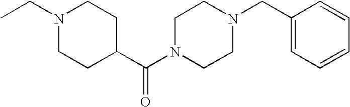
C1(CN2CCN(C(C3CCN(CC)CC3)=O)CC2)=CC=CC=C1
